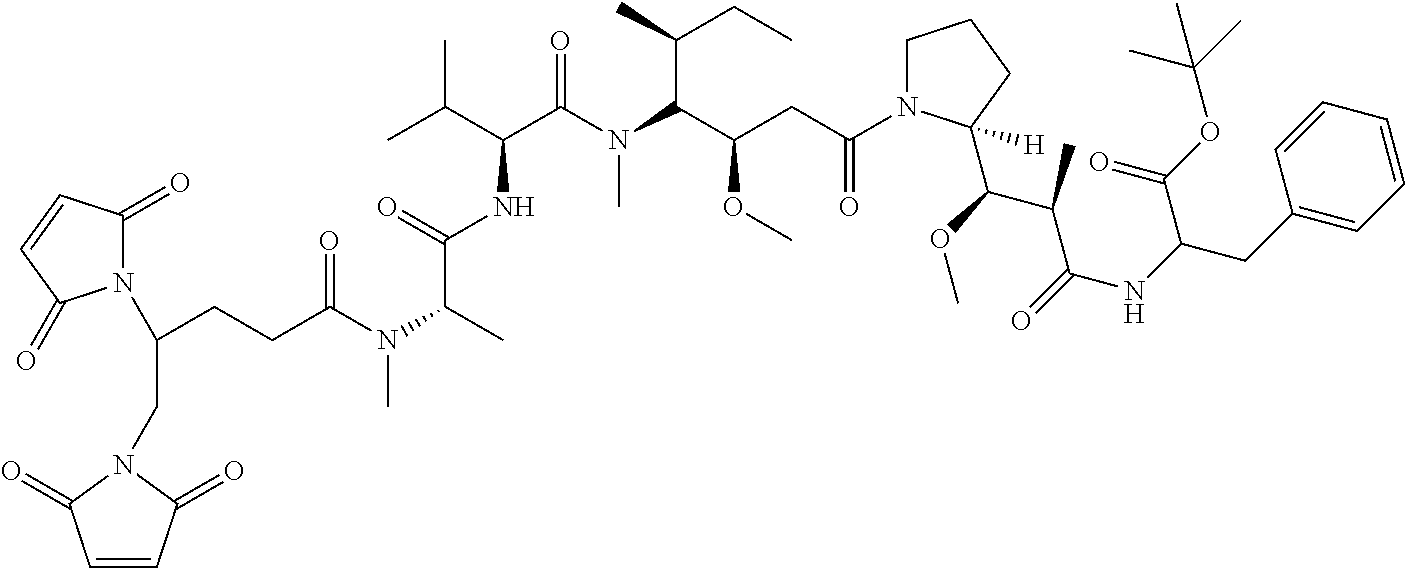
C1(=O)N(C(CCC(N(C(C)C(NC(C(N(C(C(CC(N2CCCC2(C(OC)C(C)C(NC(CC2=CC=CC=C2)C(OC(C)(C)C)=O)=O)[H])=O)OC)C(C)CC)C)=O)C(C)C)=O)C)=O)CN2C(=O)C=CC2=O)C(=O)C=C1
